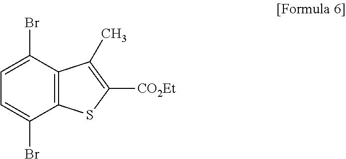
C12=C(C(Br)=CC=C1Br)C(C)=C([CO2Et])S2
